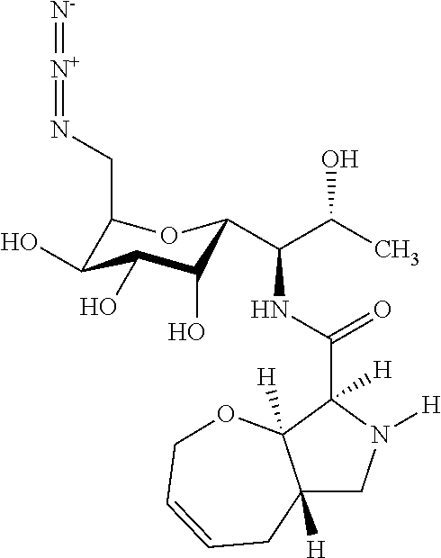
C12([H])CN([H])C(C(NC(C(C)O)C3C(O)C(O)C(O)C(CN=[N+]=[N-])O3)=O)([H])C1([H])OCC=CC2
